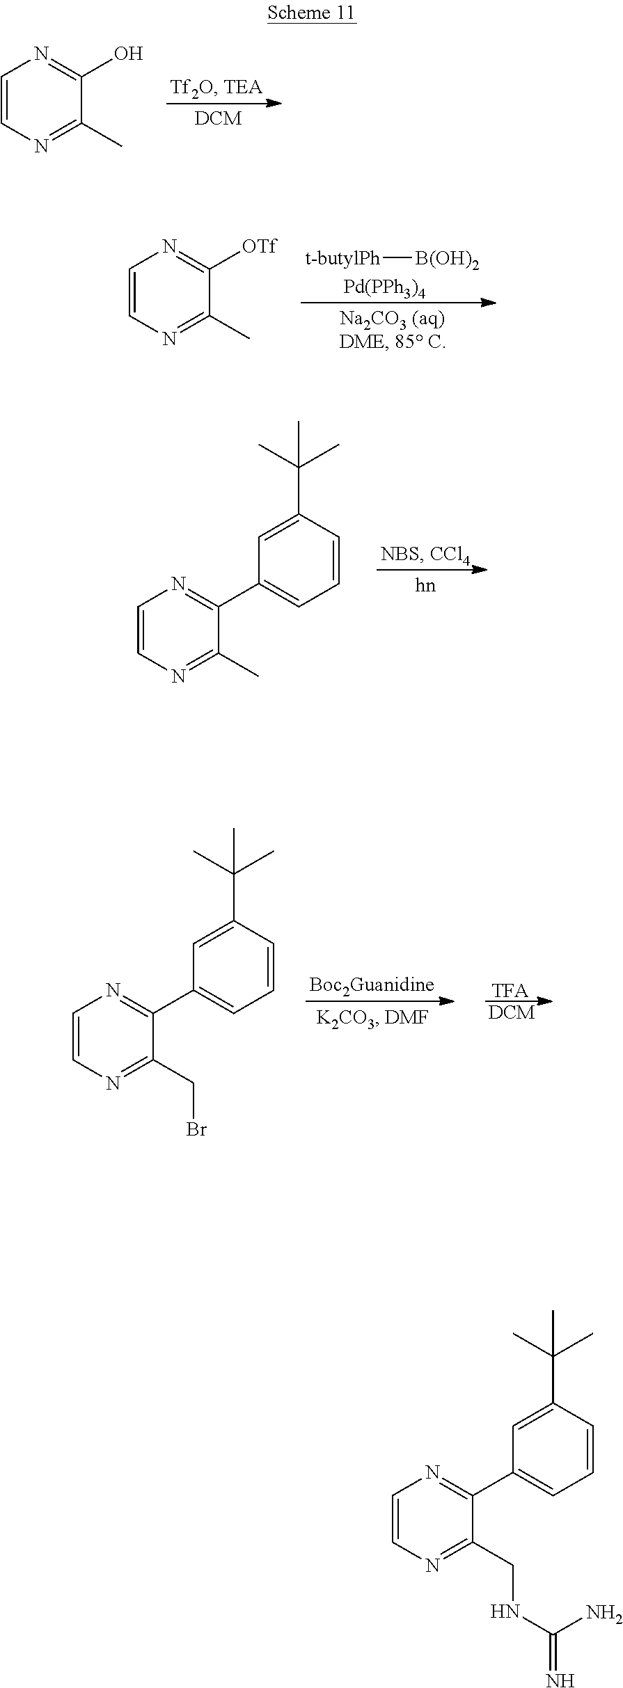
C1=CN=C(C)C(O)=N1.[t-butylPh][B(OH)2].[Pd(PPh3)4].C1=CN=C(C)C([OTf])=N1.[TFA].[DCM].C1=CN=C(CBr)C(C2=CC=CC(C(C)(C)C)=C2)=N1.C1=CN=C(C)C(C2=CC=CC(C(C)(C)C)=C2)=N1.C1=CN=C(CNC(N)=N)C(C2=CC=CC(C(C)(C)C)=C2)=N1
